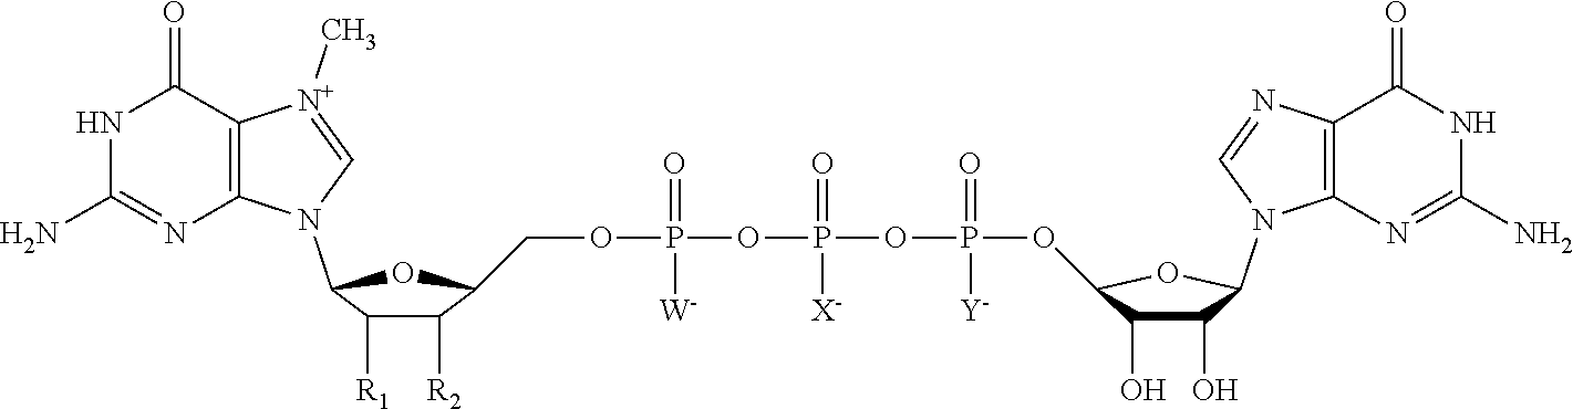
C1(N)=NC2=C(C(=O)N1)[N+](C)=CN2C1C([R1])C([R2])C(COP(OP(OP(=O)([Y])OC2C(O)C(O)C(N3C4=C(C(=O)NC(N)=N4)N=C3)O2)(=O)[X-])(=O)[W])O1
